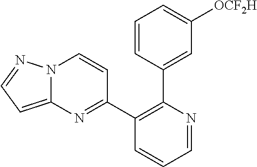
C1=CC(C2=C(C3=NC4=CC=NN4C=C3)C=CC=N2)=CC([OCF2H])=C1
